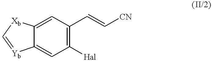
C1([Hal])=C(C=C[CN])C=C2C(=C1)[Yb]=C[Xb]2
